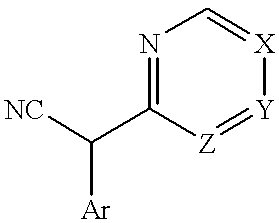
N1=C(C([NC])[Ar])[Z]=[Y][X]=C1
